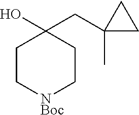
C1C[NBoc]CCC1(O)CC1(C)CC1
